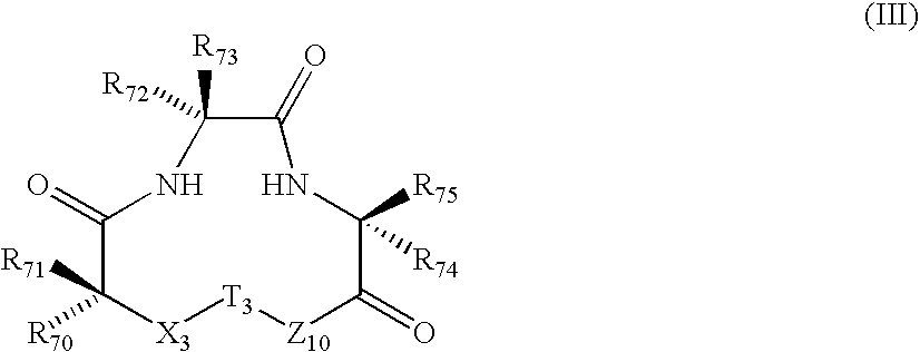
C1([R73])([R72])C(=O)NC([R75])([R74])C(=O)[Z10][T3][X3]C([R70])([R71])C(=O)N1
